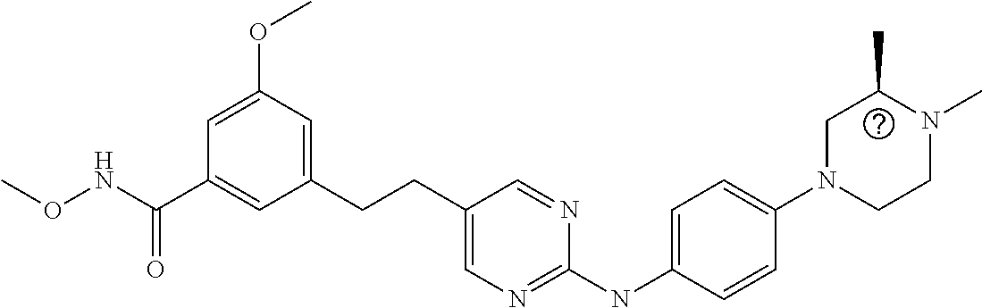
C1(CCC2=CN=C(NC3=CC=C(N4CCN(C)C(C)C4)C=C3)N=C2)=CC(OC)=CC(C(NOC)=O)=C1
